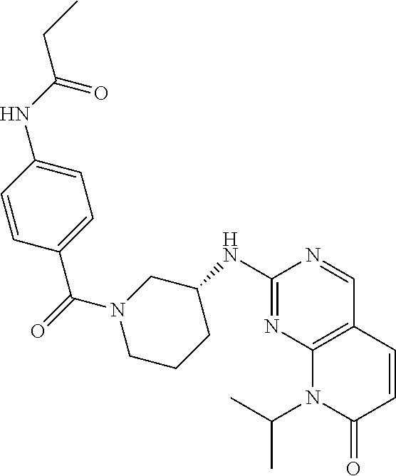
C1(NC2CN(C(C3=CC=C(NC(CC)=O)C=C3)=O)CCC2)=NC2=C(C=N1)C=CC(=O)N2C(C)C
